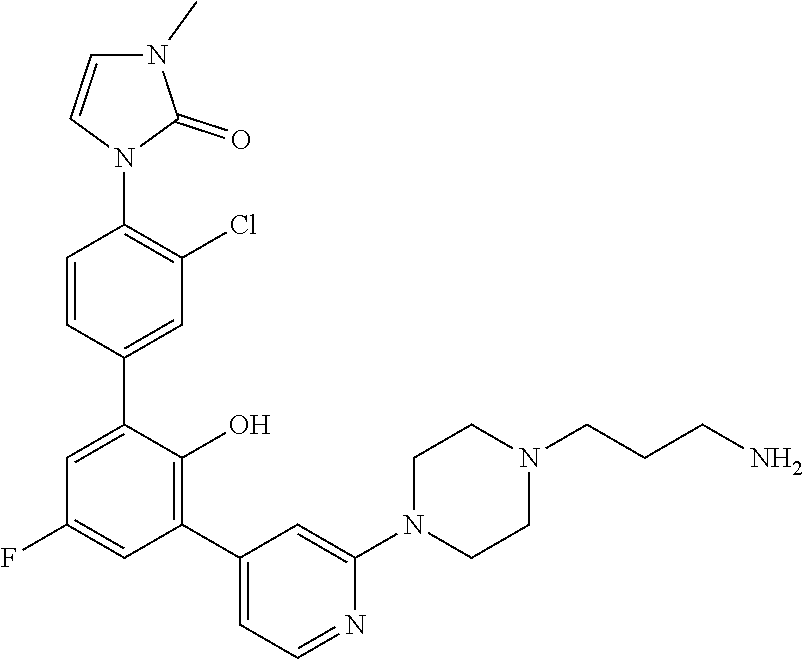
C1=CN(C2=C(Cl)C=C(C3=CC(F)=CC(C4=CC=NC(N5CCN(CCCN)CC5)=C4)=C3O)C=C2)C(=O)N1C
